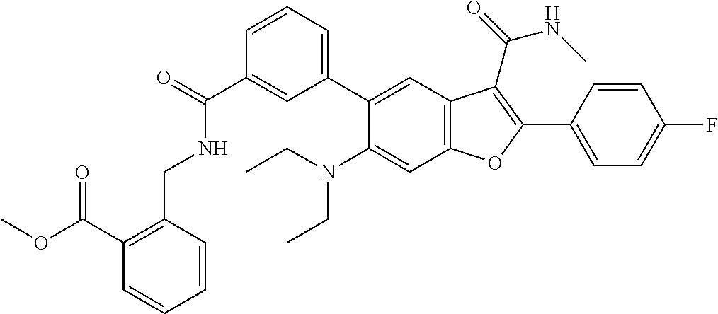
C1=CC=C(C2=CC3=C(C=C2N(CC)CC)OC(C2=CC=C(F)C=C2)=C3C(=O)NC)C=C1C(=O)NCC1=C(C(OC)=O)C=CC=C1
